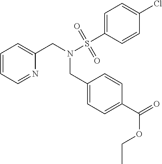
C1=CC=NC(CN(S(C2=CC=C(Cl)C=C2)(=O)=O)CC2=CC=C(C(=O)OCC)C=C2)=C1
